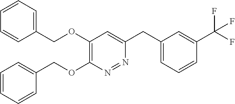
C1(COC2=C(OCC3=CC=CC=C3)N=NC(CC3=CC=CC(C(F)(F)F)=C3)=C2)=CC=CC=C1
